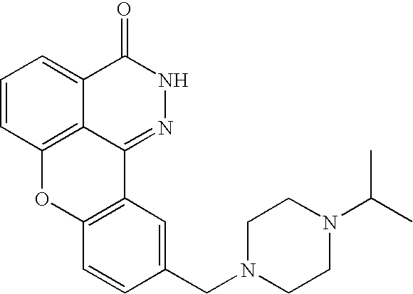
C1=CC2=C3C(=C1)C(=O)NN=C3C1=C(O2)C=CC(CN2CCN(C(C)C)CC2)=C1
